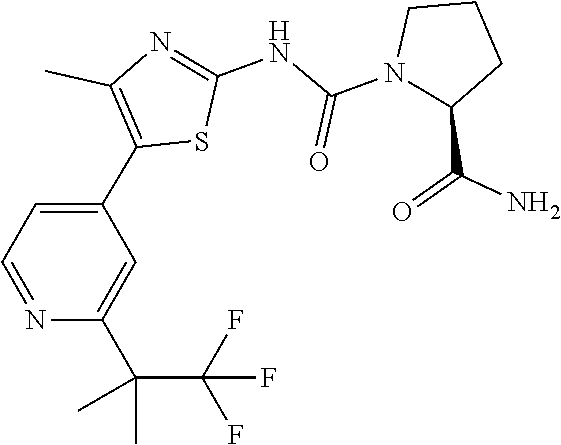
C1CN(C(NC2=NC(C)=C(C3=CC=NC(C(C)(C)C(F)(F)F)=C3)S2)=O)C(C(N)=O)C1
